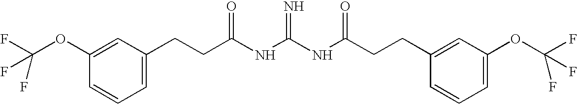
C1(OC(F)(F)F)=CC(CCC(NC(NC(CCC2=CC(OC(F)(F)F)=CC=C2)=O)=N)=O)=CC=C1
